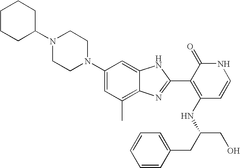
C1(C)=C2C(=CC(N3CCN(C4CCCCC4)CC3)=C1)NC(C1=C(NC(CO)CC3=CC=CC=C3)C=CNC1=O)=N2
